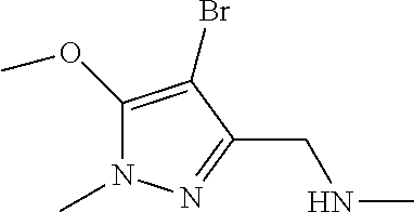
C1(OC)=C(Br)C(CNC)=NN1C
